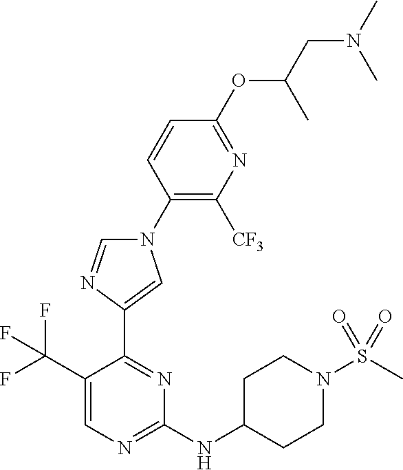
C1(N2C=NC(C3=NC(NC4CCN(S(C)(=O)=O)CC4)=NC=C3C(F)(F)F)=C2)=C([CF3])N=C(OC(CN(C)C)C)C=C1
